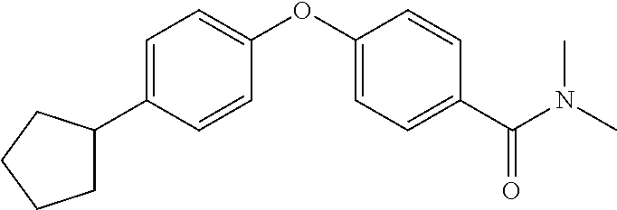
C1=C(C2CCCC2)C=CC(OC2=CC=C(C(N(C)C)=O)C=C2)=C1
